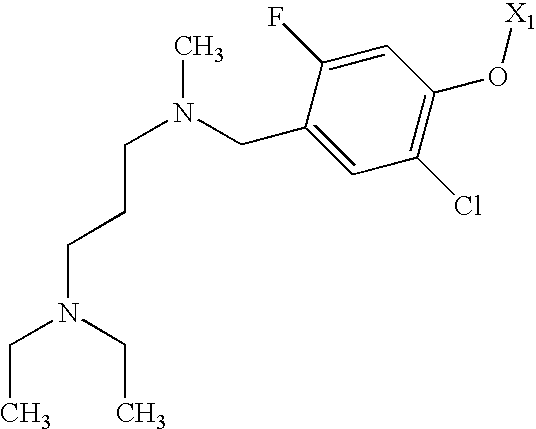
C(C1=CC(Cl)=C(O[X1])C=C1F)N(CCCN(CC)CC)C
